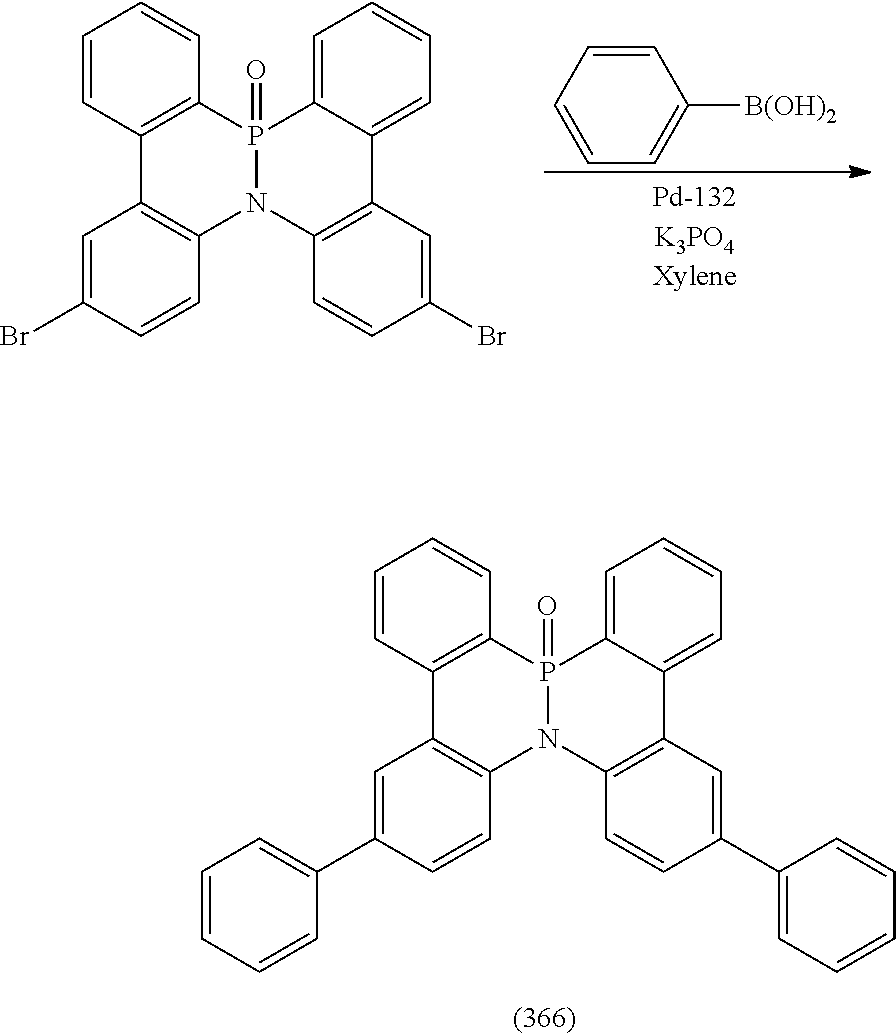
C1=CC=C([B(OH)2])C=C1.C1=CC2=C(C=C1)P1(=O)N(C3=C2C=C(Br)C=C3)C2=C(C3=CC=CC=C13)C=C(Br)C=C2.C1=CC2=C(C=C1)P1(=O)N(C3=C2C=C(C2=CC=CC=C2)C=C3)C2=C(C3=CC=CC=C13)C=C(C1=CC=CC=C1)C=C2
